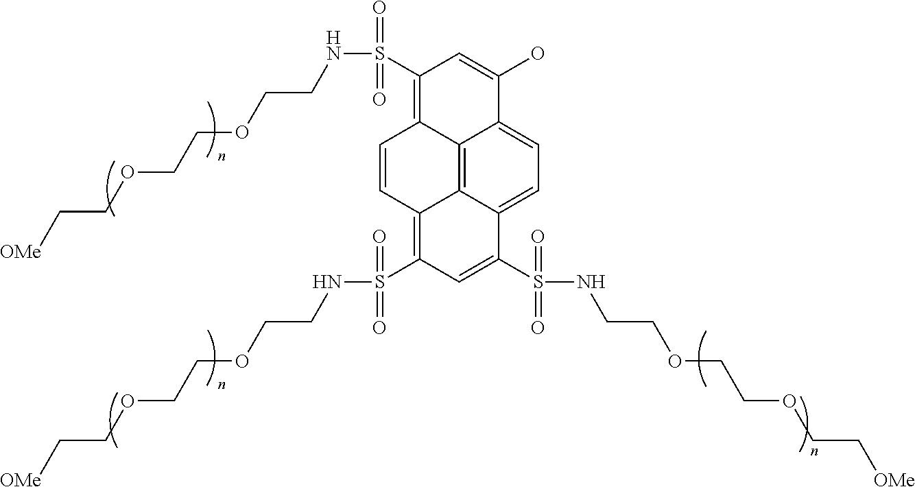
C1=CC2=C(S(=O)(NCCOCCOCC[OMe])=O)C=C(S(NCCOCCOCC[OMe])(=O)=O)C3=CC=C4C(=C23)C1=C(S(NCCOCCOCC[OMe])(=O)=O)C=C4O
